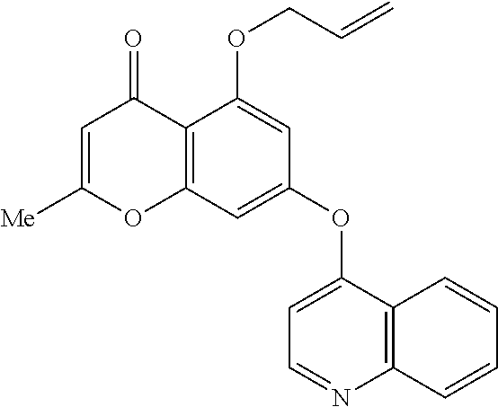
C1=C([Me])OC2=C(C1=O)C(OCC=C)=CC(OC1=CC=NC3=C1C=CC=C3)=C2
